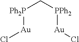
[Au]([Ph2P]C[PPh2][Au]Cl)Cl
